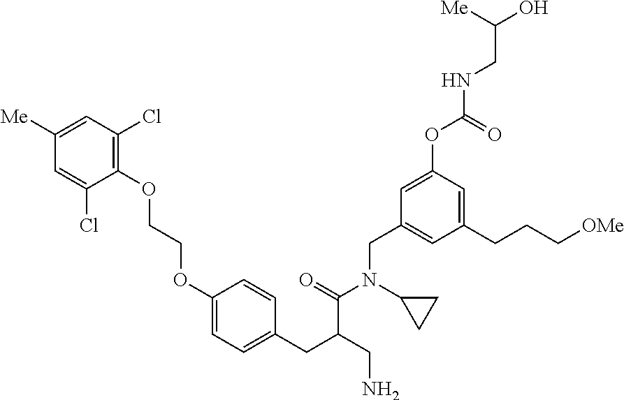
C1=C([Me])C=C(Cl)C(OCCOC2=CC=C(CC(CN)C(=O)N(CC3=CC(CCC[OMe])=CC(OC(=O)NCC(O)[Me])=C3)C3CC3)C=C2)=C1Cl
